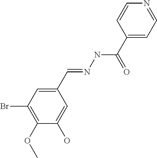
C1(C=NNC(C2=CC=NC=C2)=O)=CC(Br)=C(OC)C(O)=C1
